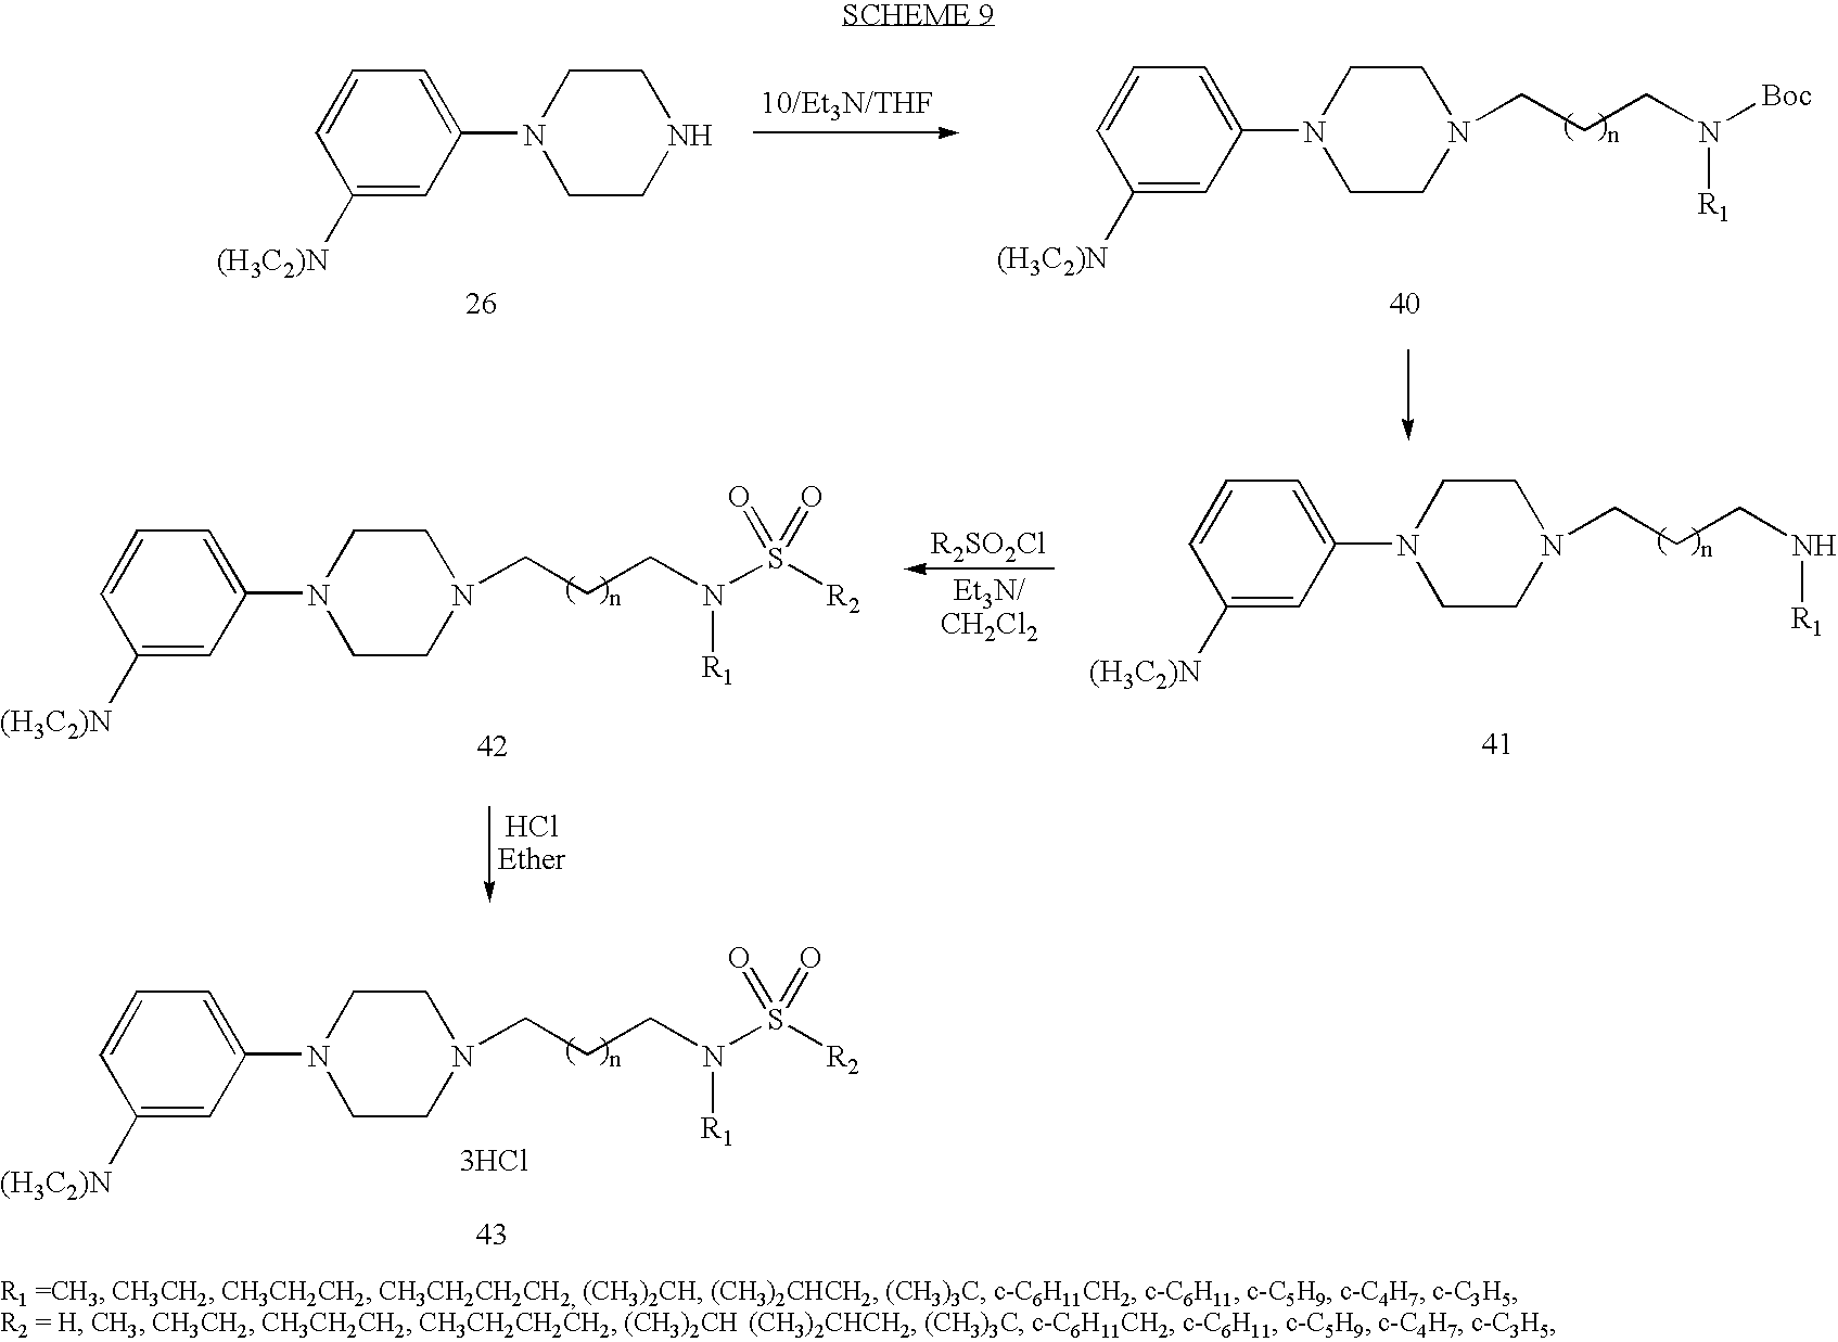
C1=C(N2CCNCC2)C=C([(H3C2)N])C=C1.N1(CCCN([R1])[Boc])CCN(C2=CC=CC([(H3C2)N])=C2)CC1.[R2SO2Cl].[Et3N/CH2Cl2].N1(CCCN[R1])CCN(C2=CC=CC([(H3C2)N])=C2)CC1.N1(CCCN([R1])S([R2])(=O)=O)CCN(C2=CC=CC([(H3C2)N])=C2)CC1.N1(CCCN([R1])S([R2])(=O)=O)CCN(C2=CC=CC([(H3C2)N])=C2)CC1.[3HCl]
